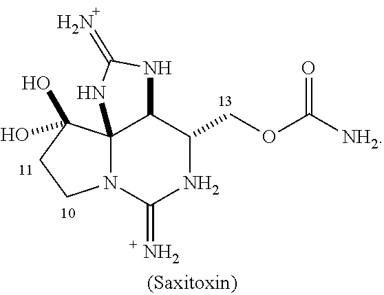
N12C3(C(O)(O)CC1)C(C(COC([NH2])=O)NC2=N)NC(=N)N3
